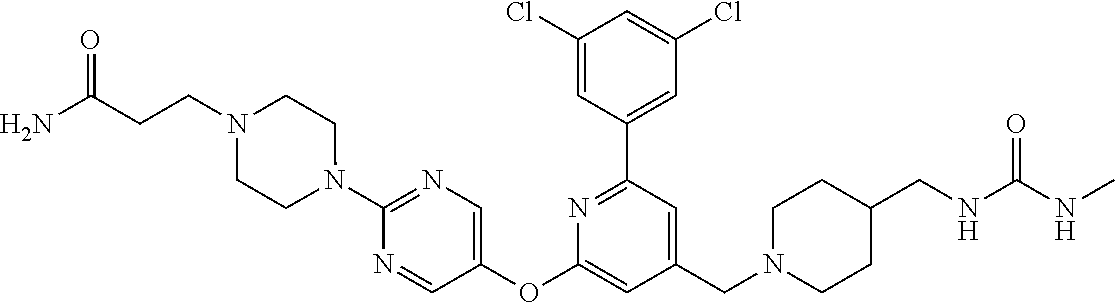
C1(Cl)=CC(C2=NC(OC3=CN=C(N4CCN(CCC(N)=O)CC4)N=C3)=CC(CN3CCC(CNC(NC)=O)CC3)=C2)=CC(Cl)=C1
